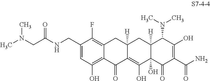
C(C(NCC1=CC(O)=C2C(=C1F)CC1([H])C(=C(O)C3(O)C([H])(C1)C(N(C)C)C(O)=C(C(N)=O)C3=O)C2=O)=O)N(C)C
